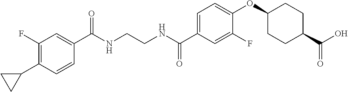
C1(C(NCCNC(C2=CC=C(OC3CCC(C(O)=O)CC3)C(F)=C2)=O)=O)=CC(F)=C(C2CC2)C=C1
